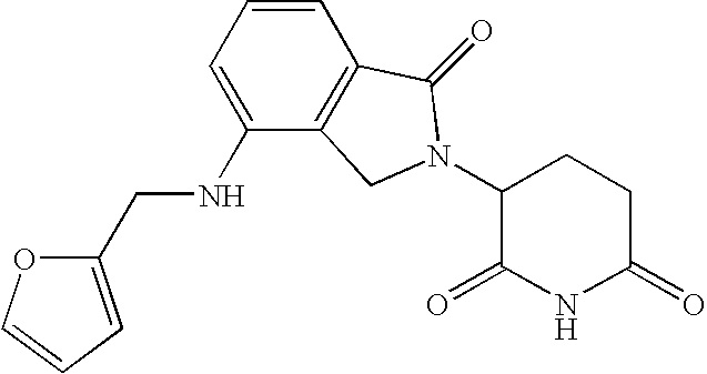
C1=CC2=C(C(NCC3=CC=CO3)=C1)CN(C1C(=O)NC(=O)CC1)C2=O
